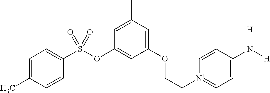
C1=C(C)C=CC(S(OC2=CC(OCC[N+]3=CC=C(N([H])[H])C=C3)=CC(C)=C2)(=O)=O)=C1
